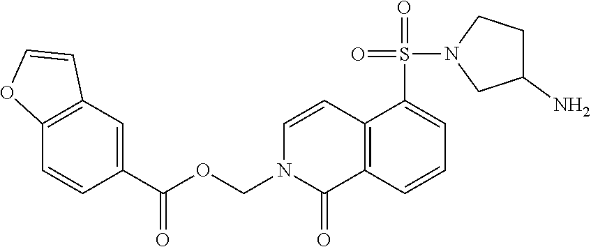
C12=C(C=CC=C1S(N1CC(N)CC1)(=O)=O)C(=O)N(COC(C1=CC3=C(C=C1)OC=C3)=O)C=C2
